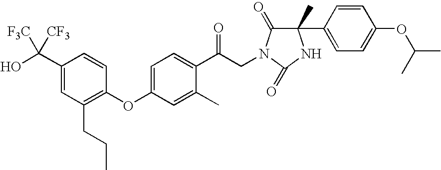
C1(C(O)([CF3])[F3C])=CC(CCC)=C(OC2=CC=C(C(CN3C(=O)C(C)(C4=CC=C(OC(C)C)C=C4)NC3=O)=O)C(C)=C2)C=C1
